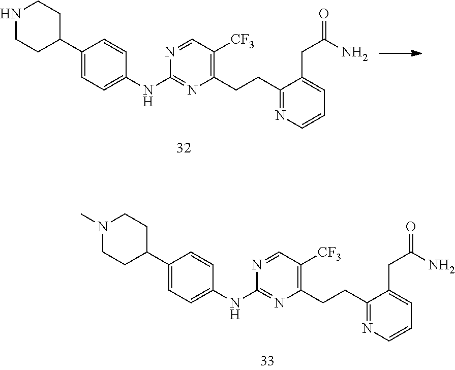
C1CC(C2=CC=C(NC3=NC(CCC4=NC=CC=C4CC(N)=O)=C([CF3])C=N3)C=C2)CCN1C.N1CCC(C2=CC=C(NC3=NC(CCC4=NC=CC=C4CC(N)=O)=C([CF3])C=N3)C=C2)CC1
